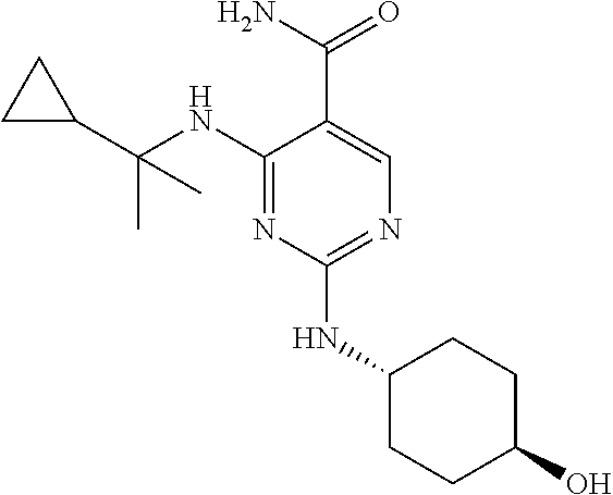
C1(NC(C2CC2)(C)C)=NC(NC2CCC(O)CC2)=NC=C1C(N)=O
